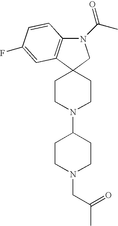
N1(C(C)=O)C2=C(C3(C1)CCN(C1CCN(CC(C)=O)CC1)CC3)C=C(F)C=C2
